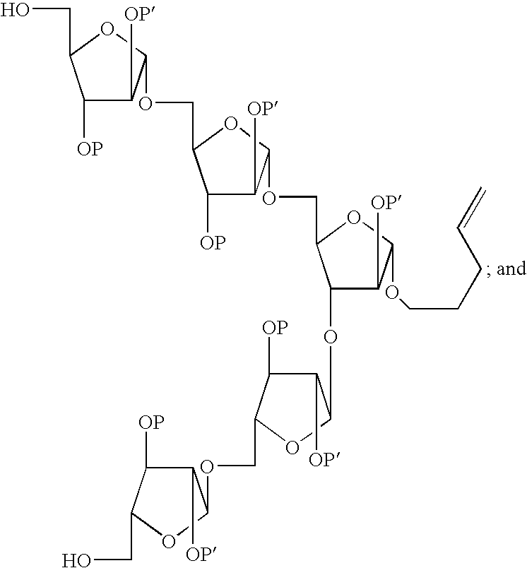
C1([OP])C([OP])C(OCC2C(OC3C([OP])C([OP])C(COC4C([OP])C([OP])C(CO)O4)O3)C([OP])C(OCCCC=C)O2)OC1COC1C([OP])C([OP])C(CO)O1
